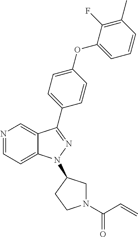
N1=CC=C2C(=C1)C(C1=CC=C(OC3=CC=CC(C)=C3F)C=C1)=NN2C1CN(C(=O)C=C)CC1
